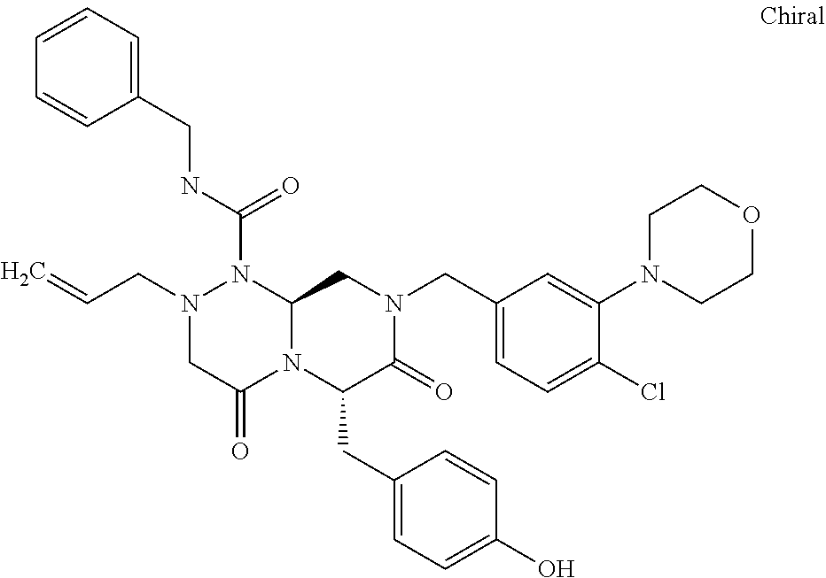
N(C(=O)N1N(CC=C)CC(=O)N2C1CN(CC1=CC=C(Cl)C(N3CCOCC3)=C1)C(=O)C2CC1=CC=C(O)C=C1)CC1=CC=CC=C1
